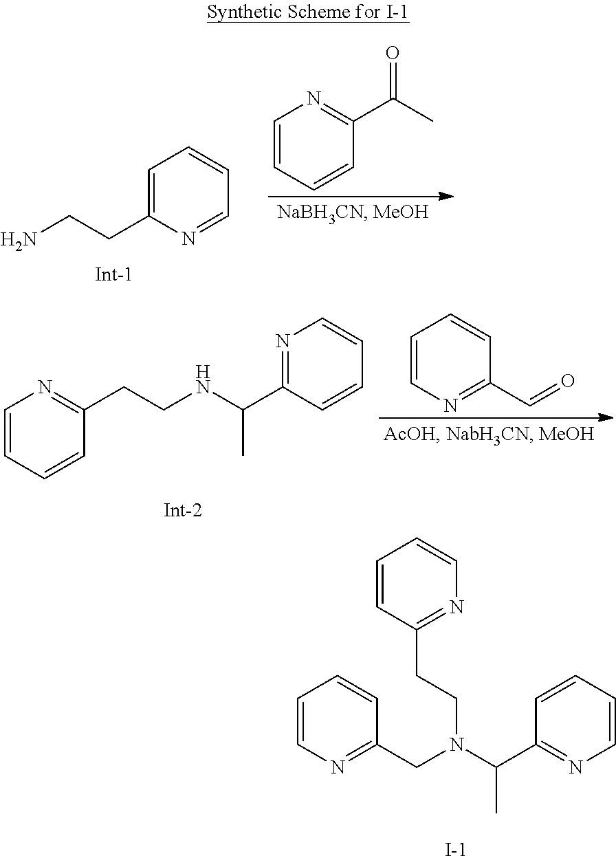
N1=C(CN(C(C2=NC=CC=C2)C)CCC2=NC=CC=C2)C=CC=C1.[I-].C1=C(CCN)N=CC=C1.C1=CC=CC(C(C)=O)=N1.C1=CC=CC(CCNC(C2=NC=CC=C2)C)=N1.C1=CC=CC(C=O)=N1
